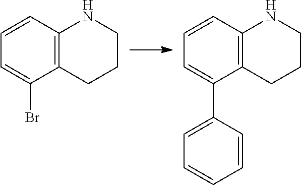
C1=CC2=C(C(Br)=C1)CCCN2.C1=CC2=C(C(C3=CC=CC=C3)=C1)CCCN2
